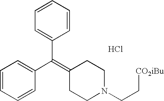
C1=CC=CC(C(=C2CCN(CC[CO2iBu])CC2)C2=CC=CC=C2)=C1.Cl
